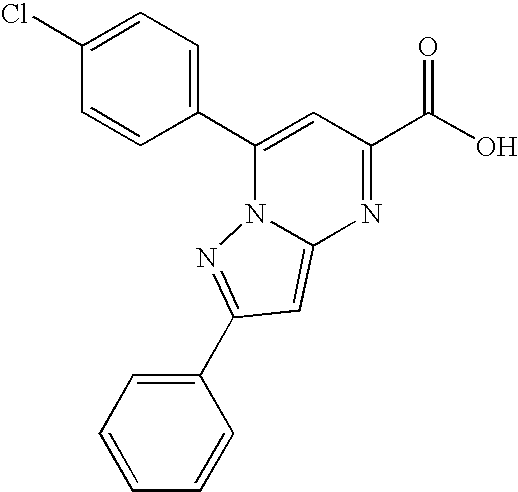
C12=CC(C3=CC=CC=C3)=NN1C(C1=CC=C(Cl)C=C1)=CC(C(O)=O)=N2
